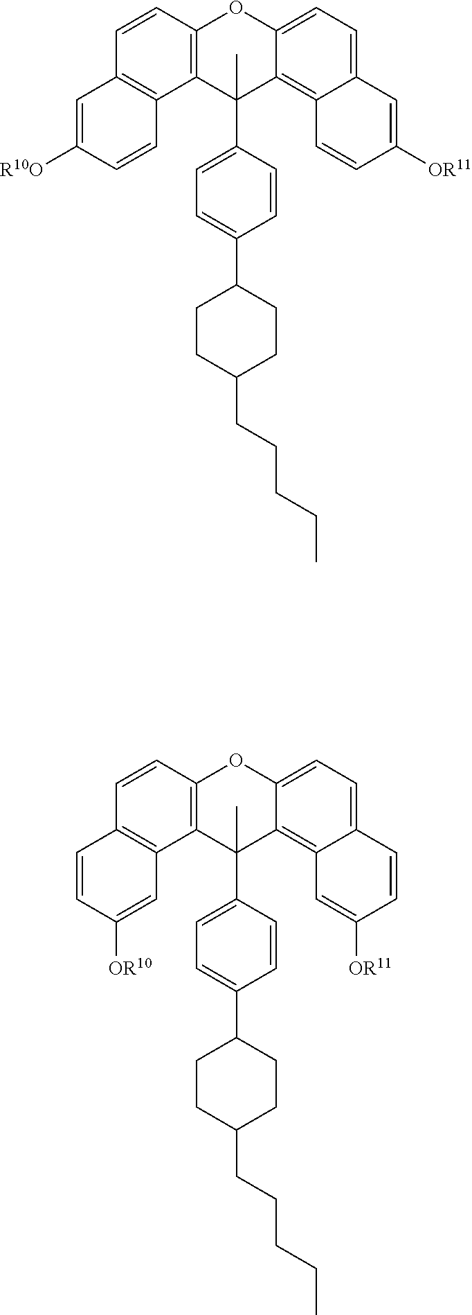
C12=C(C=CC3=C1C=CC([R10O])=C3)OC1=CC=C3C(=C1C2(C1=CC=C(C2CCC(CCCCC)CC2)C=C1)C)C=CC([OR11])=C3.C12=C(C=CC3=C1C=C([OR10])C=C3)OC1=CC=C3C(=C1C2(C1=CC=C(C2CCC(CCCCC)CC2)C=C1)C)C=C([OR11])C=C3
